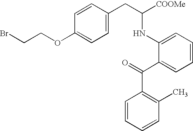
C1=CC(OCCBr)=CC=C1CC([COOMe])NC1=CC=CC=C1C(=O)C1=C(C)C=CC=C1
